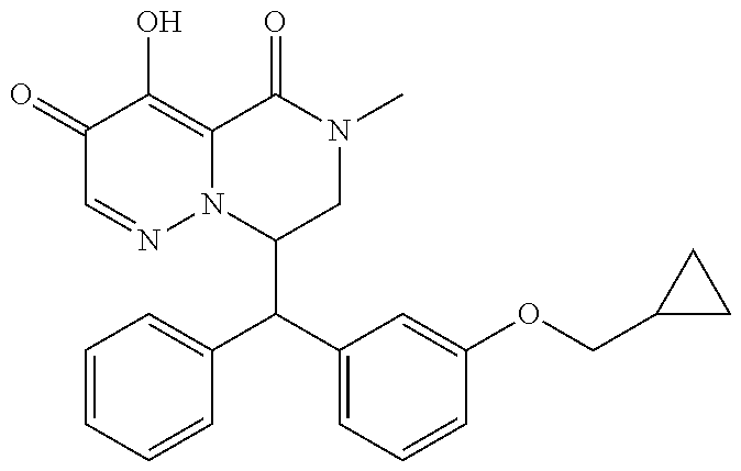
C1(C(C2=CC=CC=C2)C2=CC=CC(OCC3CC3)=C2)CN(C)C(=O)C2=C(O)C(=O)C=NN12
